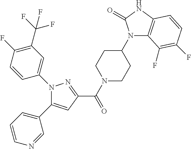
N1(C(C2=NN(C3=CC(C(F)(F)F)=C(F)C=C3)C(C3=CC=CN=C3)=C2)=O)CCC(N2C3=C(NC2=O)C=CC(F)=C3F)CC1
